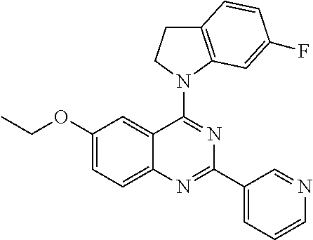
C1(OCC)=CC=C2C(=C1)C(N1C3=C(CC1)C=CC(F)=C3)=NC(C1=CC=CN=C1)=N2
